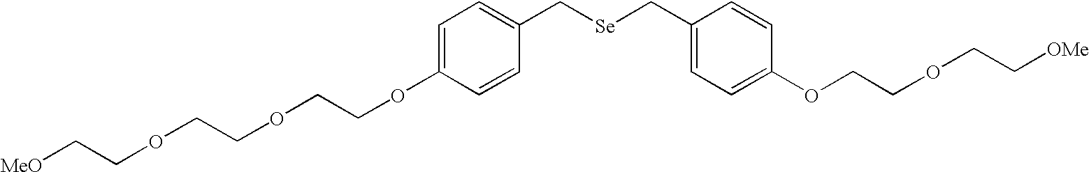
C1=C(OCCOCCOCC[MeO])C=CC(C[Se]CC2=CC=C(OCCOCC[OMe])C=C2)=C1
